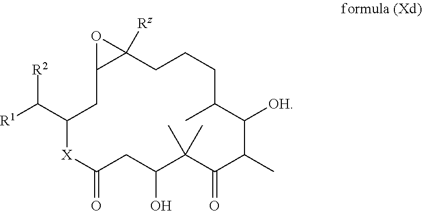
C12C([Rz])(CCCC(C)C([OH])C(C)C(=O)C(C)(C)C(O)CC(=O)[X]C(C([R2])[R1])C1)O2
